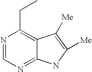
N1=CN=C2C(=C1CC)C([Me])=C([Me])N2
